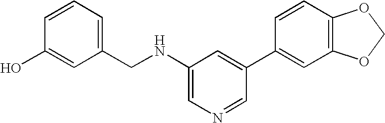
C1=CC=C(CNC2=CN=CC(C3=CC4=C(C=C3)OCO4)=C2)C=C1O
